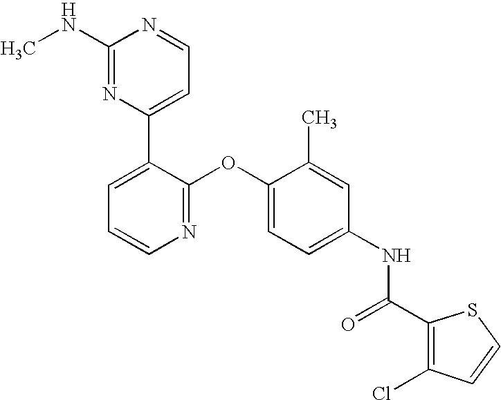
C1(NC)=NC(C2=CC=CN=C2OC2=CC=C(NC(=O)C3=C(Cl)C=CS3)C=C2C)=CC=N1
